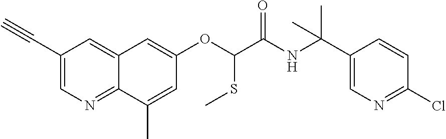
C1(C#C)=CN=C2C(=C1)C=C(OC(SC)C(=O)NC(C1=CN=C(Cl)C=C1)(C)C)C=C2C
